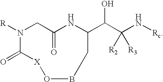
C(C1NC(=O)CN([R])C(=O)[X]OBC1)(C([R2])([R3])N[Rc])O
